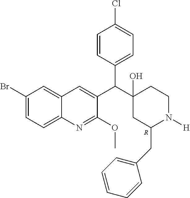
C1(Br)=CC=C2C(=C1)C=C(C(C1(O)CC(CC3=CC=CC=C3)N([H])CC1)C1=CC=C(Cl)C=C1)C(OC)=N2.[R]
